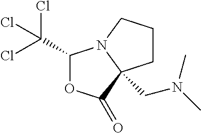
C1(C(Cl)(Cl)Cl)OC(=O)C2(CN(C)C)N1CCC2
